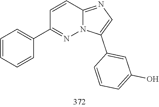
N1=C(C2=CC=CC=C2)C=CC2=NC=C(C3=CC(O)=CC=C3)N12
